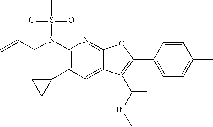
N(C1=C(C2CC2)C=C2C(=N1)OC(C1=CC=C(C)C=C1)=C2C(NC)=O)(S(C)(=O)=O)CC=C
